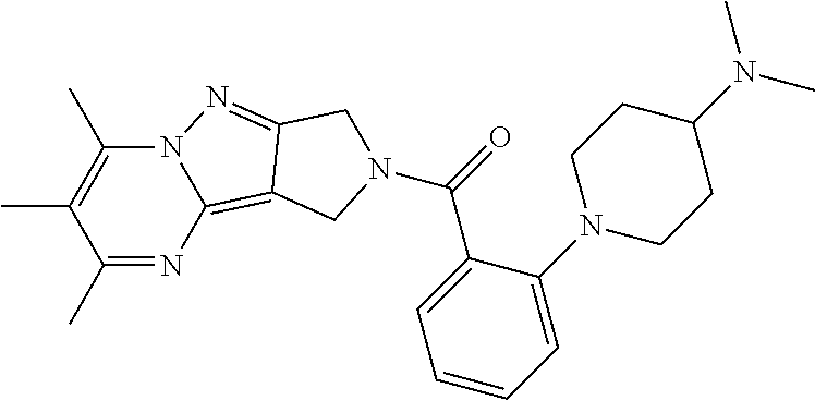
C1(C)=NC2=C3C(=NN2C(C)=C1C)CN(C(C1=CC=CC=C1N1CCC(N(C)C)CC1)=O)C3
